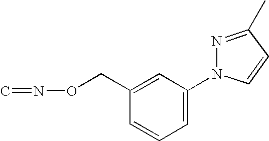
C1(CON=C)=CC(N2C=CC(C)=N2)=CC=C1
